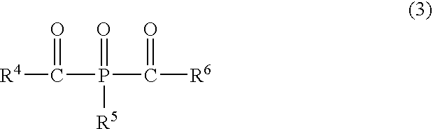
C(P(=O)(C(=O)[R6])[R5])(=O)[R4]
